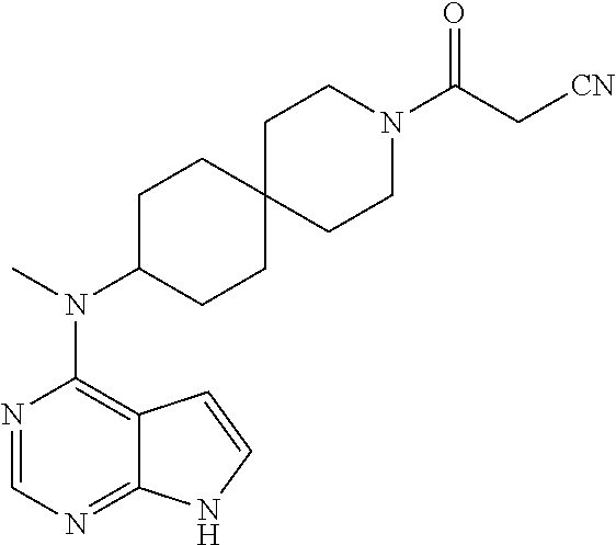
N1=CN=C2C(=C1N(C)C1CCC3(CC1)CCN(C(C[CN])=O)CC3)C=CN2
